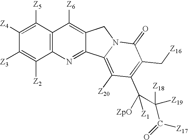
C1([Z3])=C([Z2])C2=C(C([Z5])=C1[Z4])C([Z6])=C1C(=N2)C2=C([Z20])C(C([ZpO])(C([Z18])([Z19])C([Z17])=O)[Z1])=C(C[Z16])C(=O)N2C1
